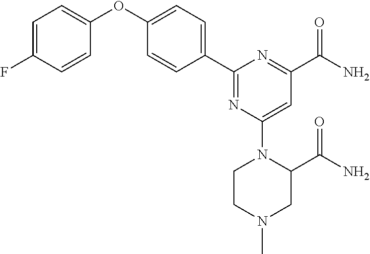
C1=C(F)C=CC(OC2=CC=C(C3=NC(N4C(C(=O)N)CN(C)CC4)=CC(C(N)=O)=N3)C=C2)=C1
